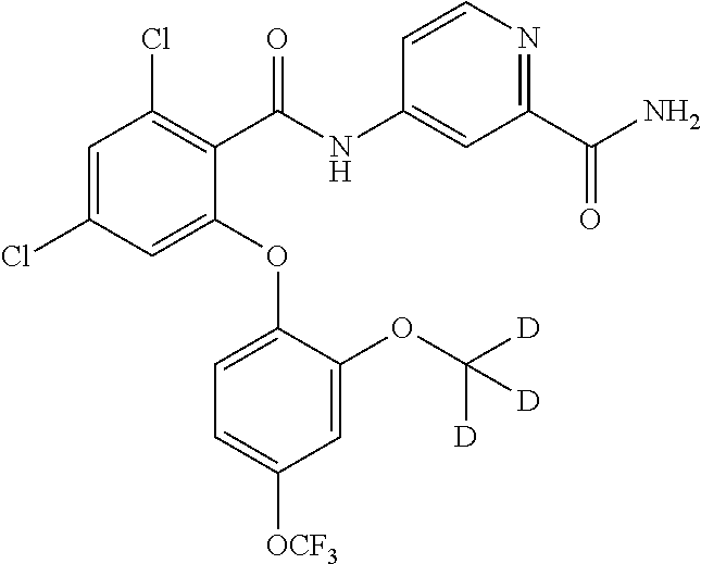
C1(OC2=CC=C([OCF3])C=C2OC([D])([D])[D])=CC(Cl)=CC(Cl)=C1C(NC1=CC(C(N)=O)=NC=C1)=O
